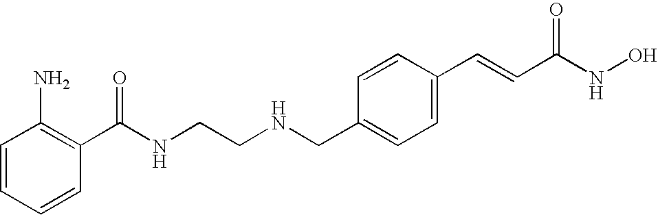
C1=CC=CC(C(NCCNCC2=CC=C(C=CC(NO)=O)C=C2)=O)=C1N
